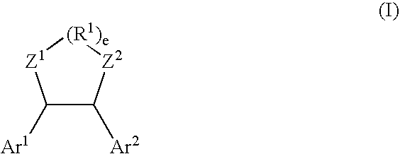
C1([Ar1])C([Ar2])[Z2][(R1)e][Z1]1
